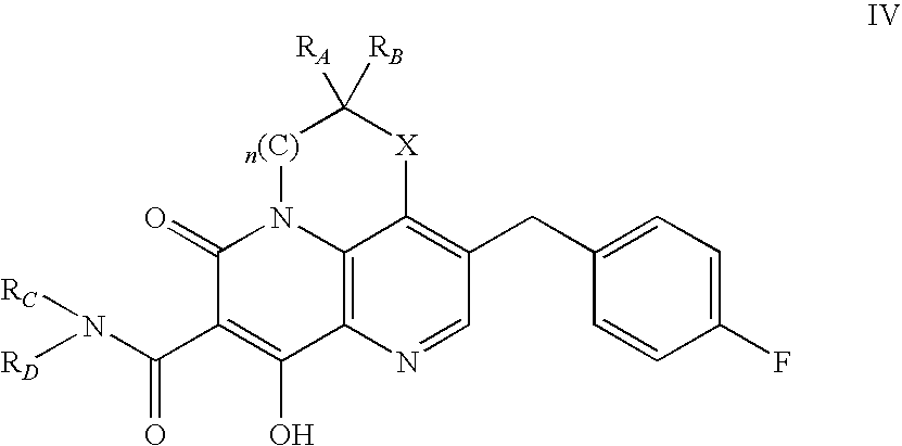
C1(=O)C(C(N([RD])[RC])=O)=C(O)C2=C3N1[n(C)]C([RA])([RB])[X]C3=C(CC1=CC=C(F)C=C1)C=N2
